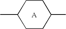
[A].CC1CCC(C)CC1
